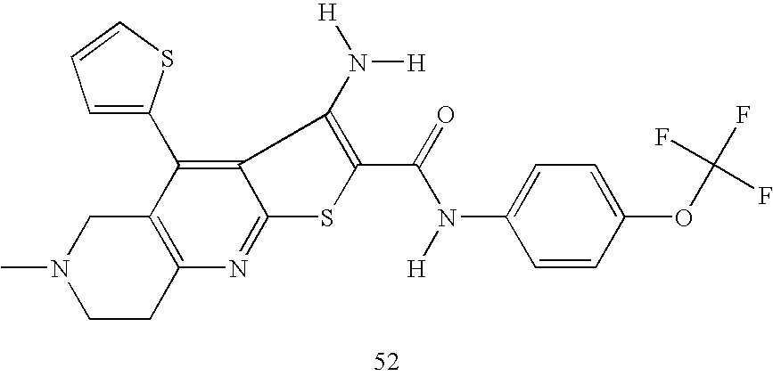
C1=C(C2=C3C(=NC4=C2CN(C)CC4)SC(C(=O)N([H])C2=CC=C(OC(F)(F)F)C=C2)=C3N([H])[H])SC=C1
